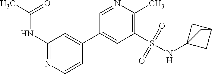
C1(NC(C)=O)=NC=CC(C2=CC(S(NC34CC(C3)C4)(=O)=O)=C(C)N=C2)=C1
